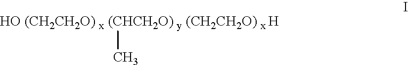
[HO (CH2CH2O) x (CHCH2O) y (CH2CH2O) x H]C
